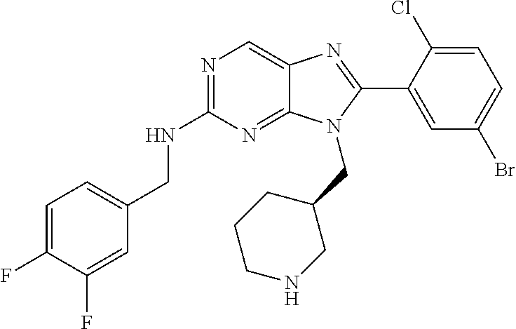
C1=C(F)C(F)=CC(CNC2=NC=C3C(=N2)N(CC2CCCNC2)C(C2=CC(Br)=CC=C2Cl)=N3)=C1
